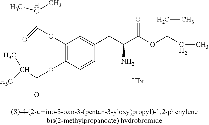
C1(OC(C(C)C)=O)=C(OC(=O)C(C)C)C=CC(CC(C(OC(CC)CC)=O)N)=C1.Br
